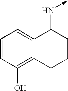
C1=CC(O)=C2C(=C1)C(N->C)CCC2
